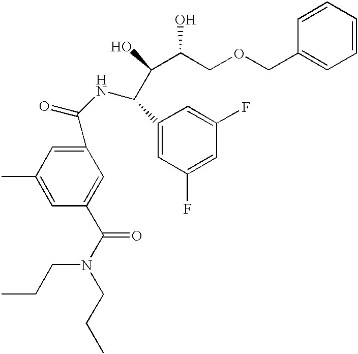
C1(C(NC(C(O)C(COCC2=CC=CC=C2)O)C2=CC(F)=CC(F)=C2)=O)=CC(C)=CC(C(N(CCC)CCC)=O)=C1
